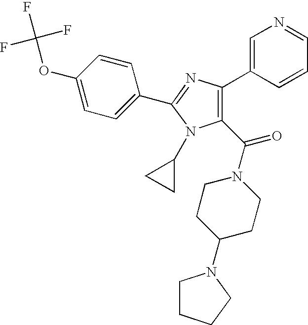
C1(C(N2CCC(N3CCCC3)CC2)=O)=C(C2=CN=CC=C2)N=C(C2=CC=C(OC(F)(F)F)C=C2)N1C1CC1
